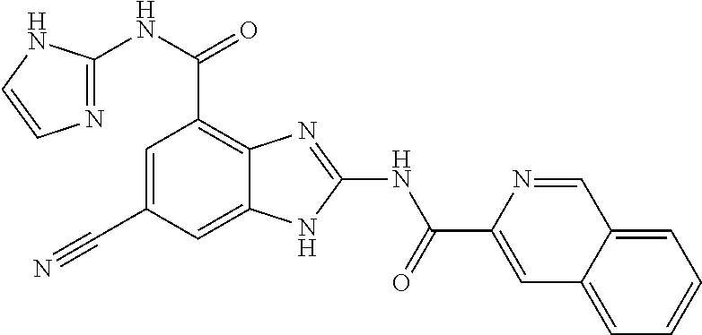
C1=C(C#N)C=C2C(=C1C(NC1=NC=CN1)=O)N=C(NC(C1=CC3=CC=CC=C3C=N1)=O)N2
